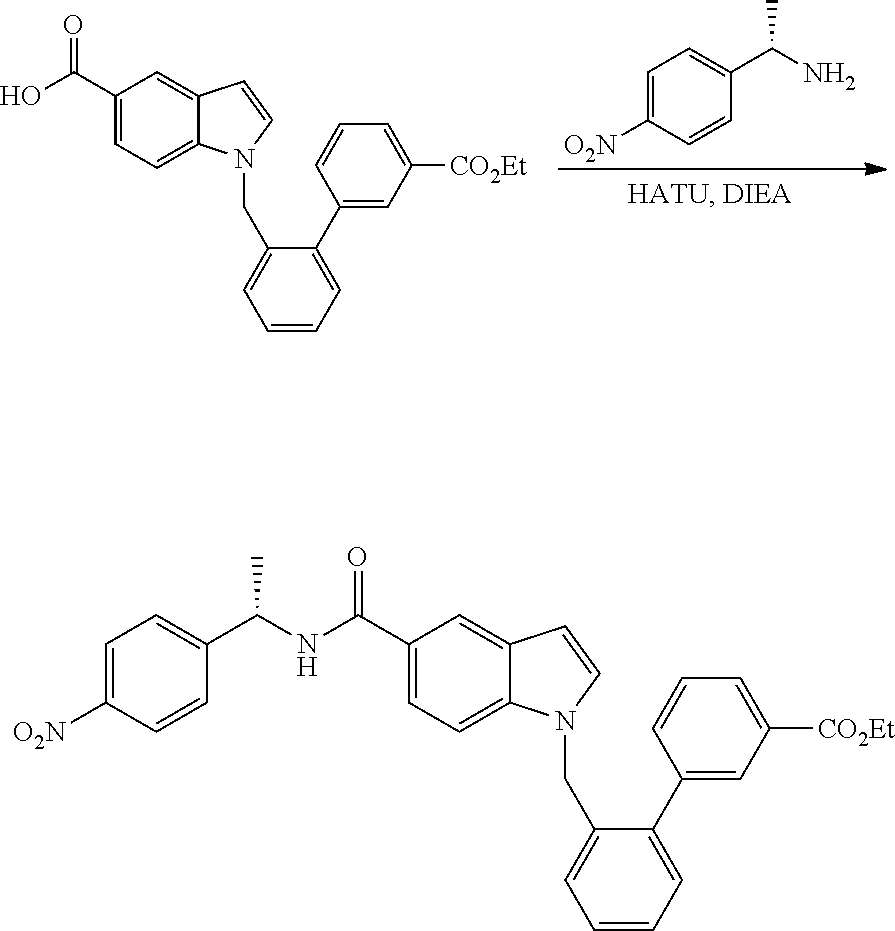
C1=C([O2N])C=CC(C(N)C)=C1.C1(C(O)=O)=CC=C2C(=C1)C=CN2CC1=CC=CC=C1C1=CC([CO2Et])=CC=C1.C1(C(=O)NC(C2=CC=C([O2N])C=C2)C)=CC=C2C(=C1)C=CN2CC1=CC=CC=C1C1=CC([CO2Et])=CC=C1
